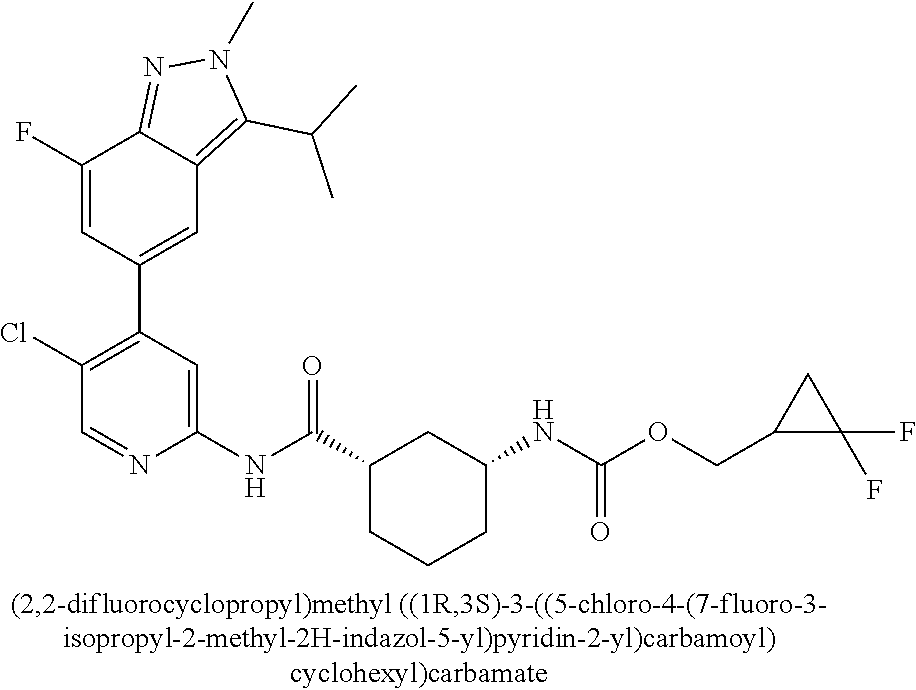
C1(F)=CC(C2=C(Cl)C=NC(NC(C3CCCC(NC(=O)OCC4C(F)(F)C4)C3)=O)=C2)=CC2=C(C(C)C)N(C)N=C12
